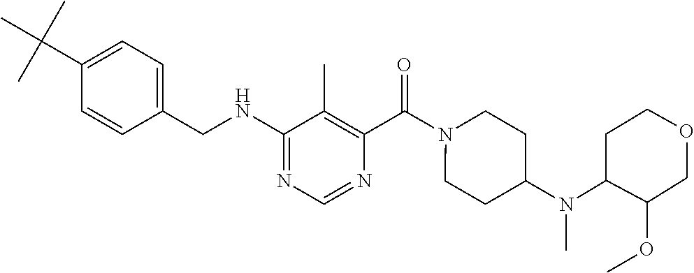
C1=CC(CNC2=NC=NC(C(=O)N3CCC(N(C)C4C(OC)COCC4)CC3)=C2C)=CC=C1C(C)(C)C
